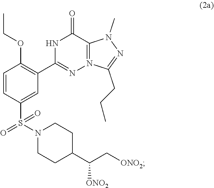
[ONO2]C(C1CCN(S(=O)(=O)C2=CC(C3=NN4=C(N(C)N=C4CCC)C(=O)N3)=C(OCC)C=C2)CC1)C[ONO2]
